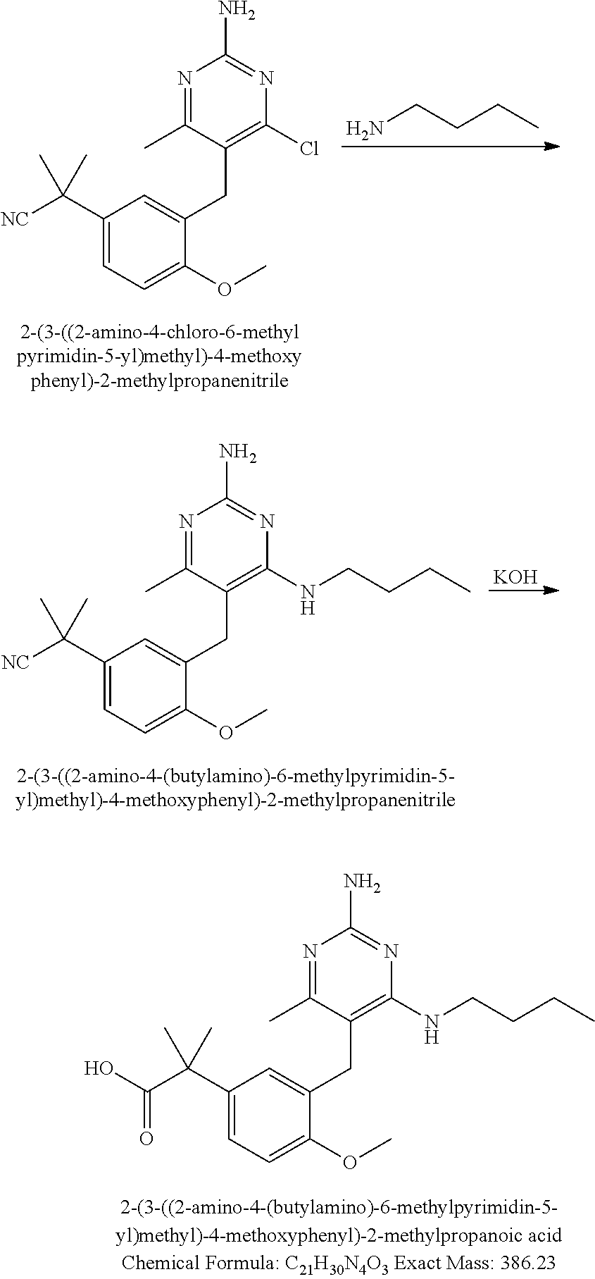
C1(C([NC])(C)C)=CC=C(OC)C(CC2=C(Cl)N=C(N)N=C2C)=C1.NCCCC.C1(C([NC])(C)C)=CC=C(OC)C(CC2=C(NCCCC)N=C(N)N=C2C)=C1.[KOH].C1(C(C(O)=O)(C)C)=CC=C(OC)C(CC2=C(NCCCC)N=C(N)N=C2C)=C1
